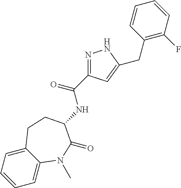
C1=CC=C2C(=C1)N(C)C(=O)C(NC(=O)C1=NNC(CC3=C(F)C=CC=C3)=C1)CC2
